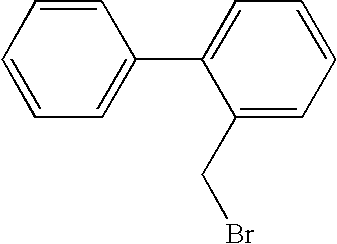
C1=CC=C(C2=CC=CC=C2CBr)C=C1
